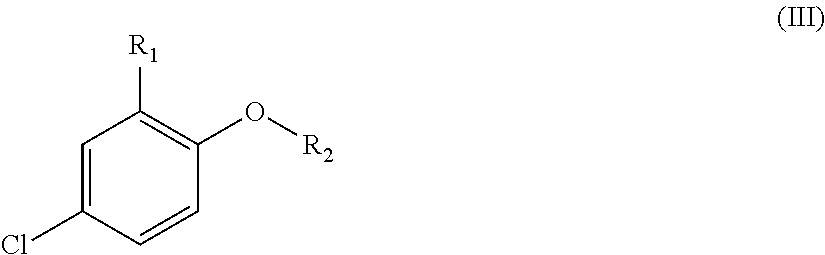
C1=C(Cl)C=CC(O[R2])=C1[R1]
